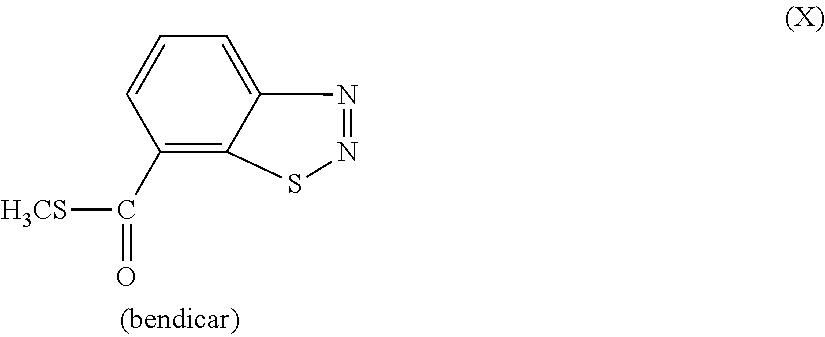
C1(C([H3CS])=O)=C2C(=CC=C1)N=NS2
